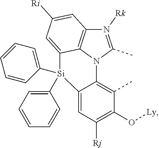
C12=CC([Rj])=C(O[Ly])C(C)=C1N1C(C)=N([Rk])C3=C1C(=CC([Ri])=C3)[Si]2(C1=CC=CC=C1)C1=CC=CC=C1
